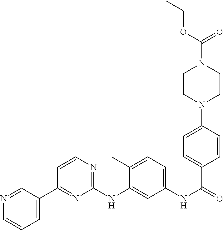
N1=CC(C2=NC(NC3=CC(NC(=O)C4=CC=C(N5CCN(C(OCC)=O)CC5)C=C4)=CC=C3C)=NC=C2)=CC=C1
